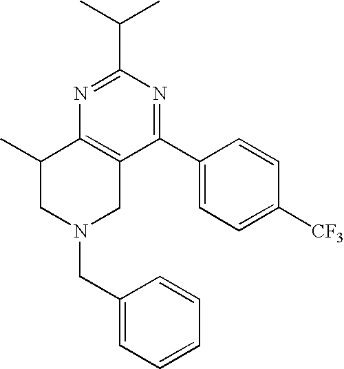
C1(C)CN(CC2=CC=CC=C2)CC2=C1N=C(C(C)C)N=C2C1=CC=C([CF3])C=C1
